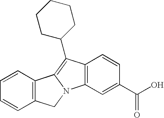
C12=C(C=CC=C1)C1=C(C3CCCCC3)C3=C(N1C2)C=C(C(O)=O)C=C3
